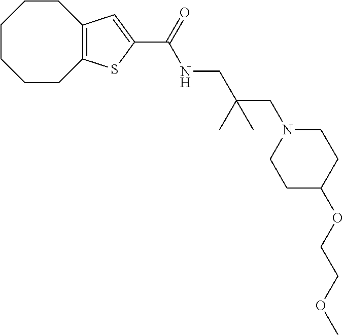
C1CCCC2=C(CC1)C=C(C(NCC(CN1CCC(OCCOC)CC1)(C)C)=O)S2
